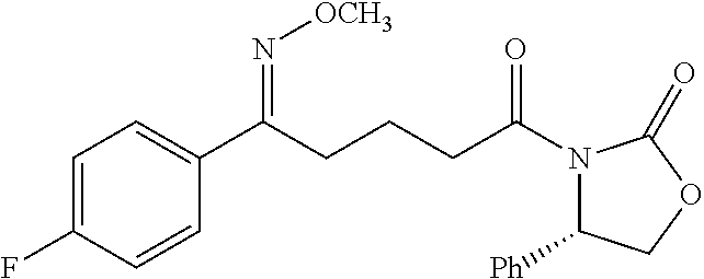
C1=C(F)C=CC(C(CCCC(N2C([Ph])COC2=O)=O)=N[OCH3])=C1
